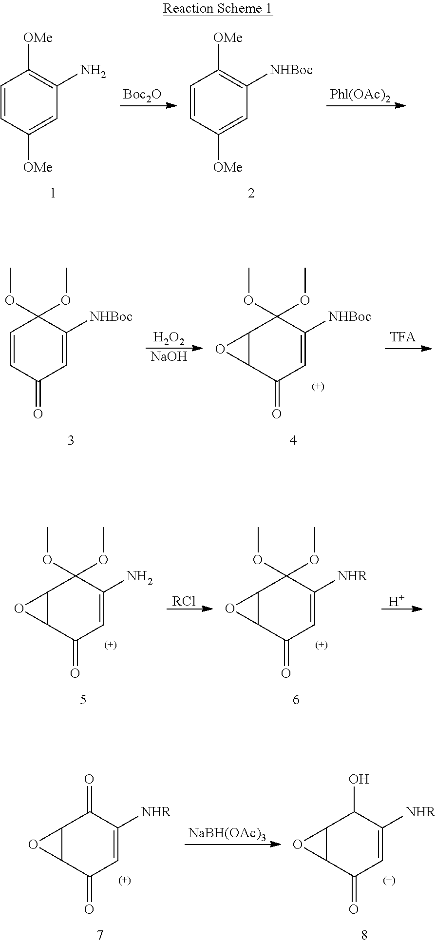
C1=CC([OMe])=CC(N)=C1[OMe].[Boc2O].C1=CC([OMe])=CC([NHBoc])=C1[OMe].[Phl(OAc)2].C1=CC(=O)C=C([NHBoc])C1(OC)OC.[H2O2].[NaOH].C12C(C(=O)C=C([NHBoc])C1(OC)OC)O2.C12C(C(=O)C=C(N)C1(OC)OC)O2.[RCl].C12C(C(=O)C=C([NHR])C1(OC)OC)O2.[H].C12C(C(=O)C=C([NHR])C1=O)O2.[NaBH(OAc)3].C12C(C(=O)C=C([NHR])C1O)O2
